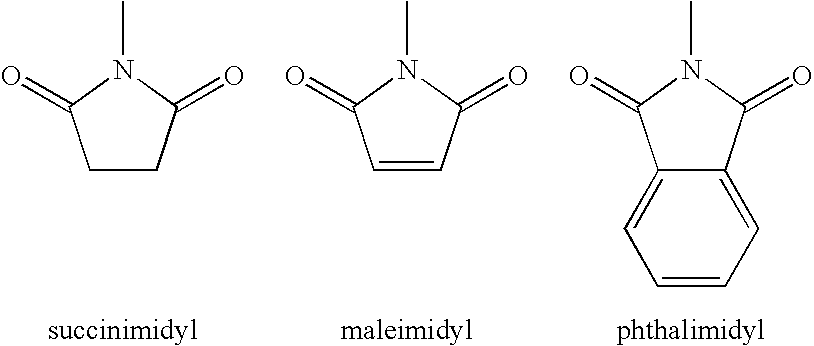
C12=CC=CC=C1C(=O)N(C)C2=O.C1CC(=O)N(C)C1=O.C1=CC(=O)N(C)C1=O
